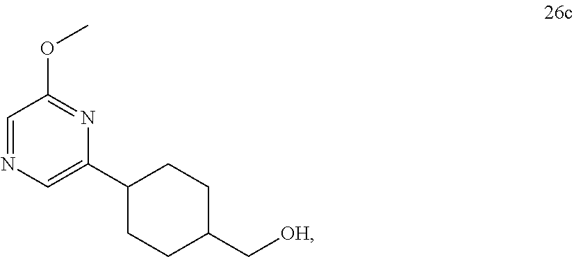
C1=NC=C(C2CCC(C[OH])CC2)N=C1OC
